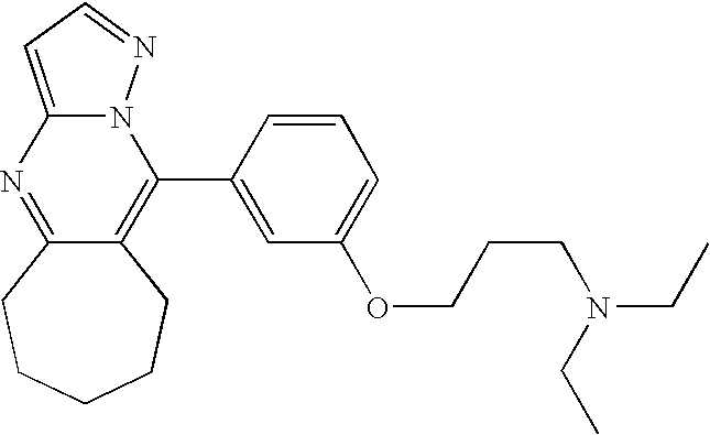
C12=CC=NN1C(C1=CC(OCCCN(CC)CC)=CC=C1)=C1C(=N2)CCCCC1
